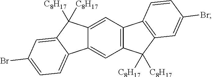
C12=CC3=C(C=C1C([C8H17])([C8H17])C1=CC(Br)=CC=C21)C1=C(C3([C8H17])[C8H17])C=C(Br)C=C1
